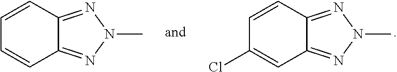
C1=CC2=NN(C)N=C2C=C1.C1=CC2=NN(C)N=C2C=C1Cl
